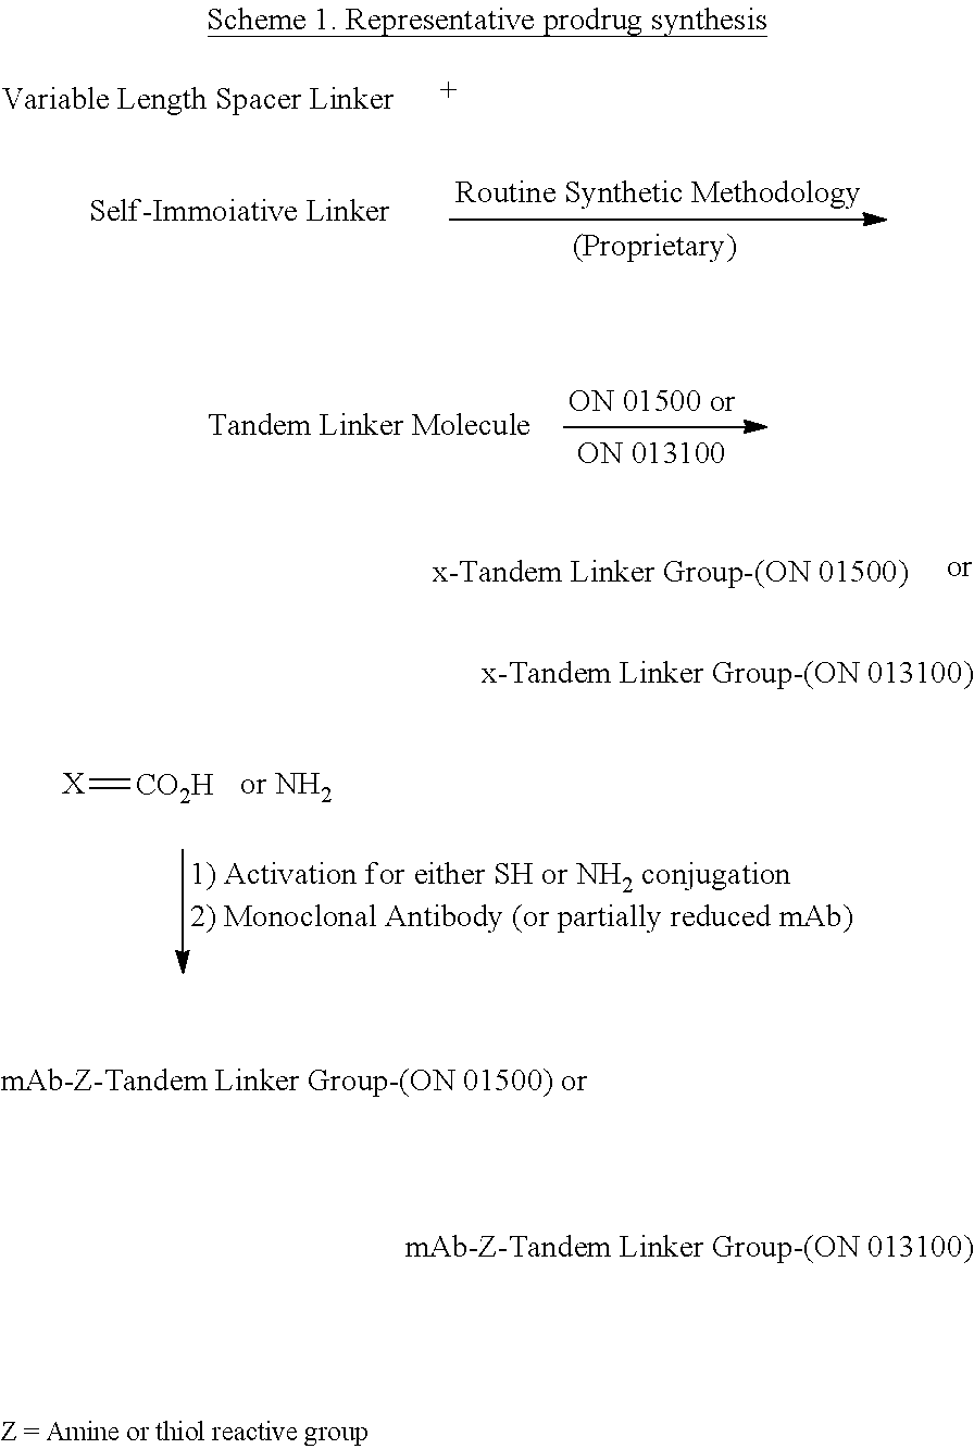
[X]=[CO2H]
